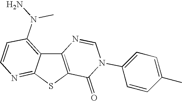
C12=C(SC3=NC=CC(N(N)C)=C13)C(=O)N(C1=CC=C(C)C=C1)C=N2
